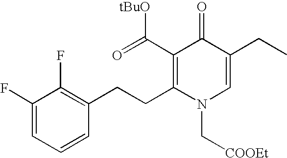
C1(F)=CC=CC(CCC2=C(C(=O)[tBuO])C(=O)C(CC)=CN2C[COOEt])=C1F
